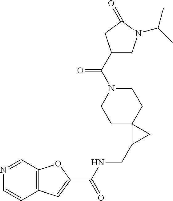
C12=C(C=NC=C1)OC(C(NCC1CC13CCN(C(C1CN(C(C)C)C(=O)C1)=O)CC3)=O)=C2
